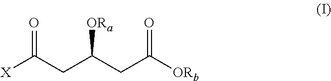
[X]C(CC(CC([ORb])=O)[ORa])=O
